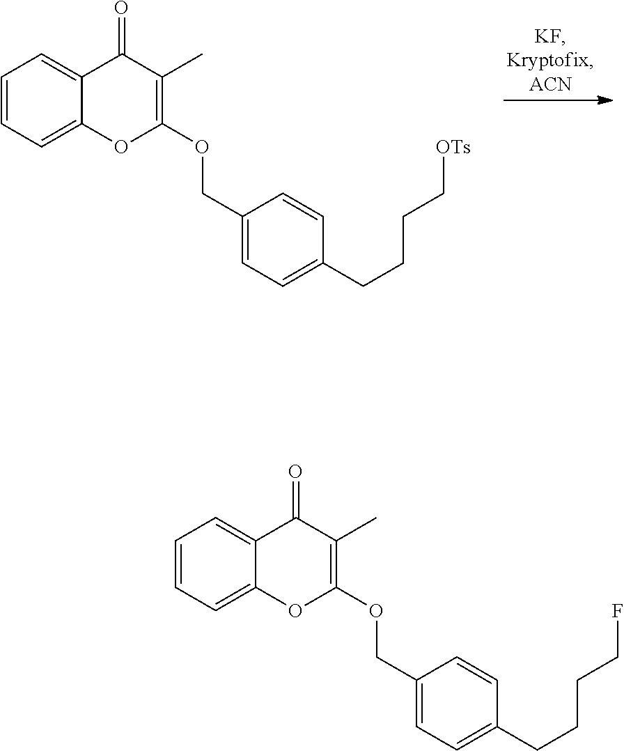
C1=CC=C2C(=C1)C(=O)C(C)=C(OCC1=CC=C(CCCC[OTs])C=C1)O2.C1=CC=C2C(=C1)C(=O)C(C)=C(OCC1=CC=C(CCCCF)C=C1)O2
